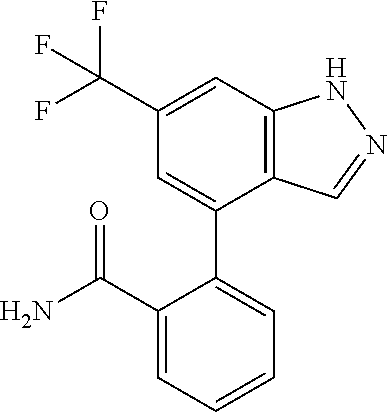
C12=C(C=C(C(F)(F)F)C=C1C1=CC=CC=C1C(N)=O)NN=C2
